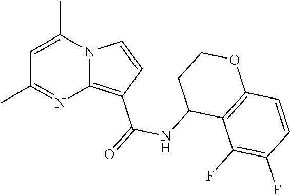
C1(C)=NC2=C(C(=O)NC3C4=C(OCC3)C=CC(F)=C4F)C=CN2C(C)=C1
